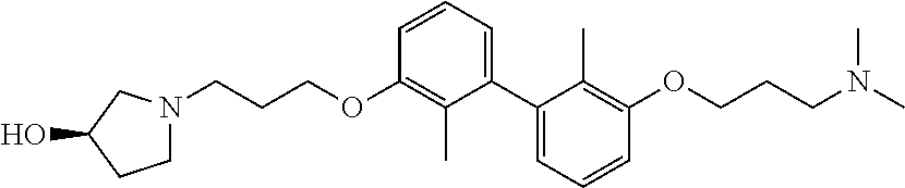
C1(C2=CC=CC(OCCCN3CCC(O)C3)=C2C)=CC=CC(OCCCN(C)C)=C1C
